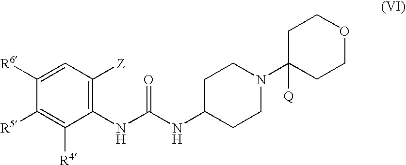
C1([R6])=CC([Z])=C(NC(NC2CCN(C3([Q])CCOCC3)CC2)=O)C([R4])=C1[R5]
